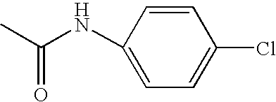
O=C(C)NC1=CC=C(Cl)C=C1
